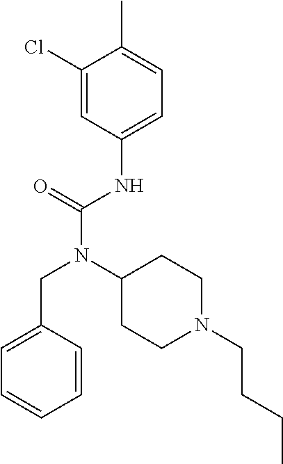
C1=C(CN(C(NC2=CC=C(C)C(Cl)=C2)=O)C2CCN(CCCC)CC2)C=CC=C1
